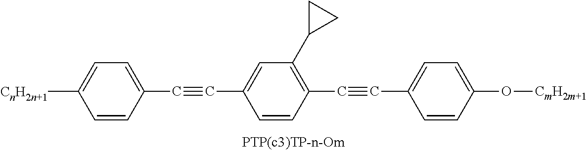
[CnH2n+1]C1=CC=C(C#CC2=CC(C3CC3)=C(C#CC3=CC=C(O[CmH2m+1])C=C3)C=C2)C=C1
